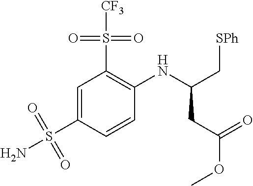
C1=C(S(N)(=O)=O)C=CC(NC(C[SPh])CC(OC)=O)=C1S(=O)(=O)[CF3]
